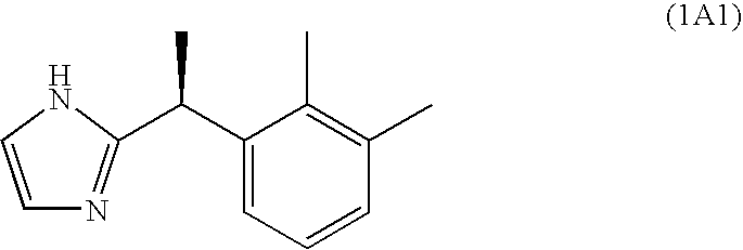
C1=CNC(C(C2=CC=CC(C)=C2C)C)=N1
